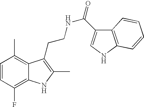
C1=CC(F)=C2C(=C1C)C(CCNC(=O)C1=CNC3=C1C=CC=C3)=C(C)N2
